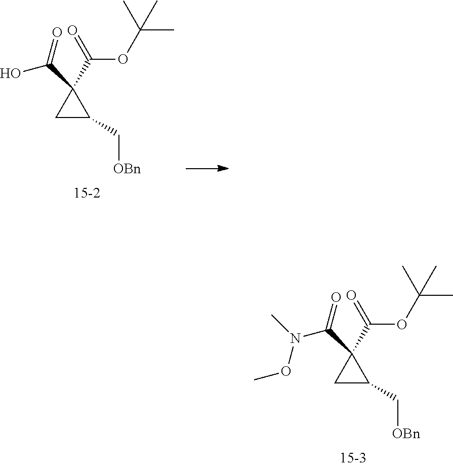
C1C(C[OBn])C1(C(=O)OC(C)(C)C)C(=O)O.C1C(C[OBn])C1(C(=O)OC(C)(C)C)C(=O)N(C)OC
